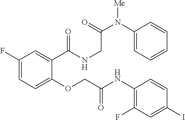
C1(F)=CC=C(OCC(NC2=C(F)C=C(I)C=C2)=O)C(C(=O)NCC(N(C2=CC=CC=C2)[Me])=O)=C1
